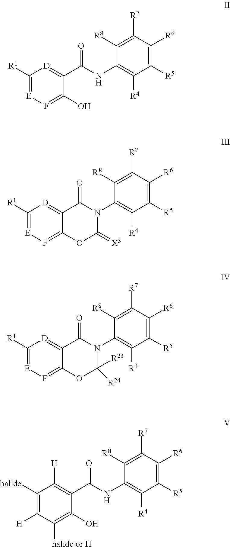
C1([R1])=[E]F=C(O)C(C(NC2=C([R4])C([R5])=C([R6])C([R7])=C2[R8])=O)=[D]1.C1([R1])=[E]F=C2C(=[D]1)C(=O)N(C1=C([R4])C([R5])=C([R6])C([R7])=C1[R8])C(=[X3])O2.C1([R1])=[E]F=C2C(=[D]1)C(=O)N(C1=C([R4])C([R5])=C([R6])C([R7])=C1[R8])C([R24])([R23])O2.C1([halide])=C([H])C([halide or H])=C(O)C(C(NC2=C([R4])C([R5])=C([R6])C([R7])=C2[R8])=O)=C1[H]
